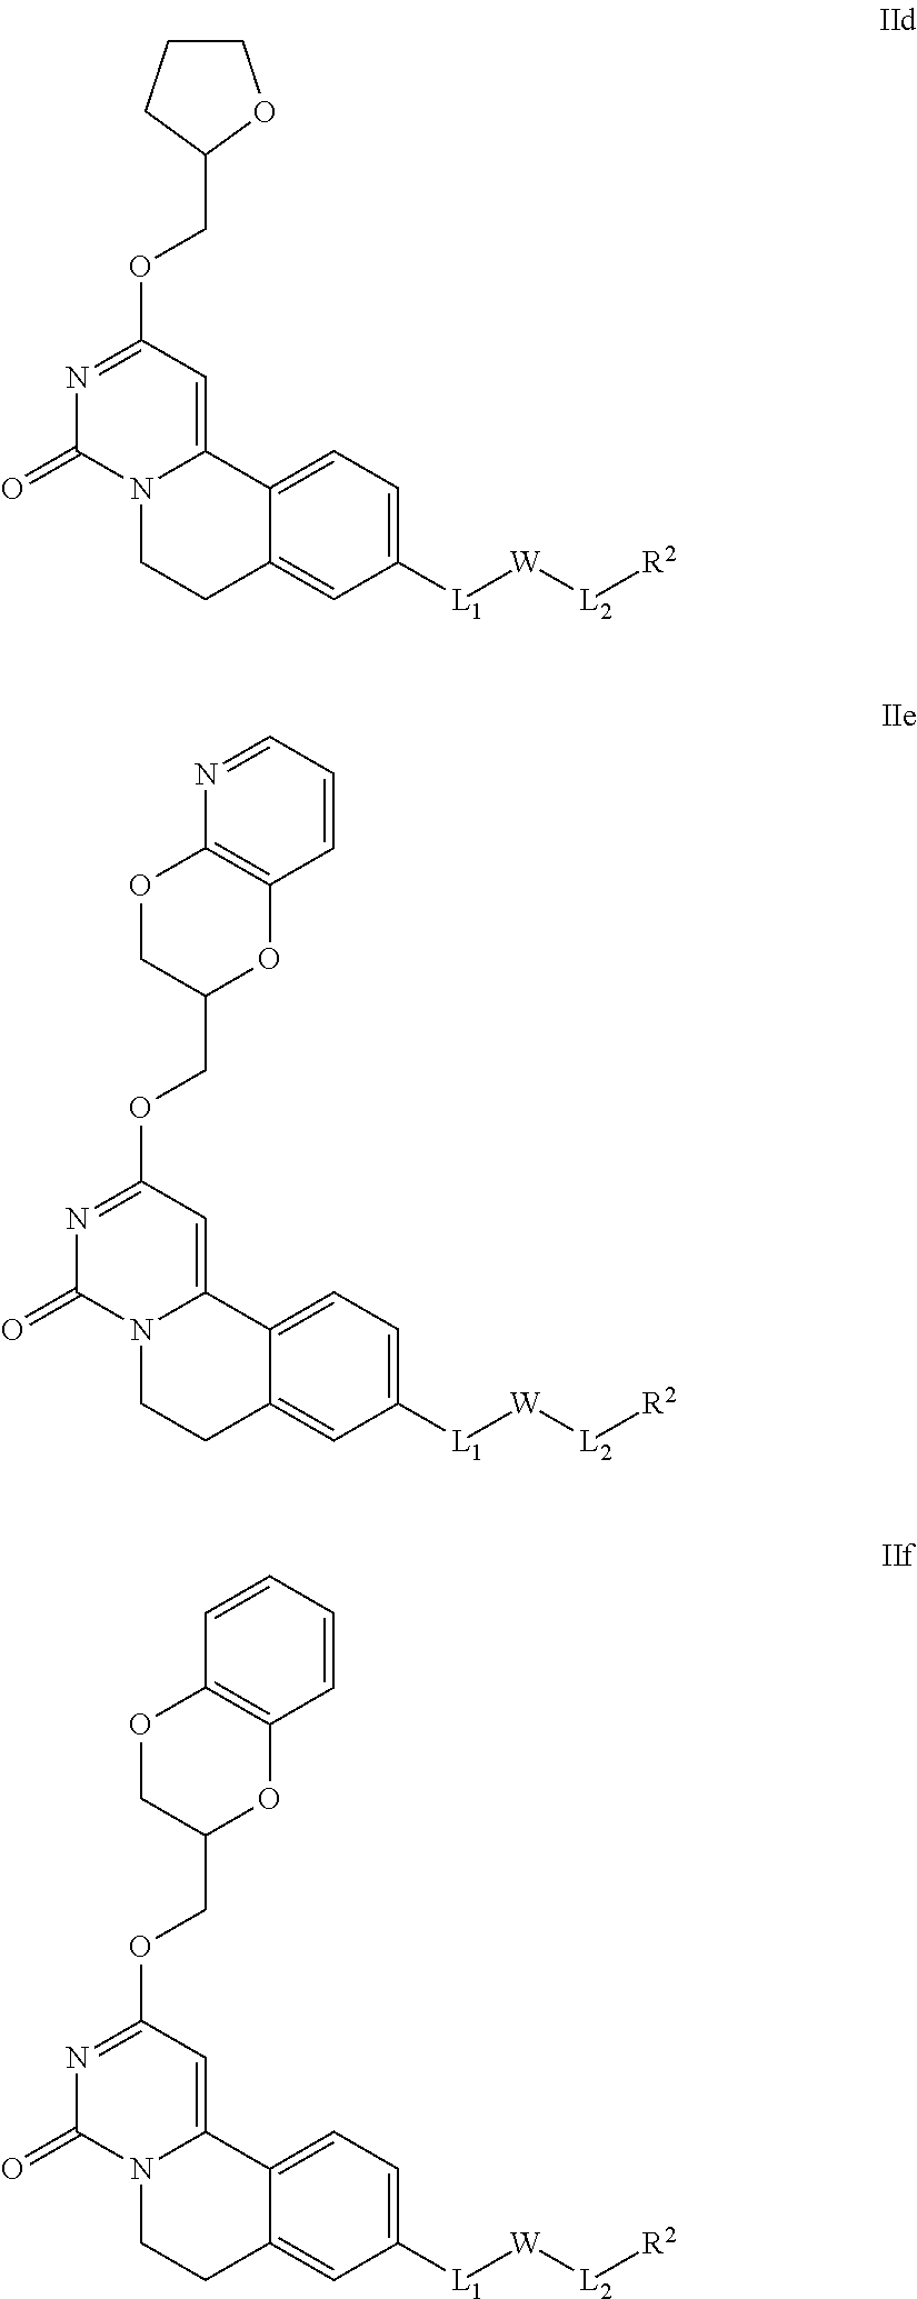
C1([L1][W][L2][R2])=CC=C2C(=C1)CCN1C2=CC(OCC2OCCC2)=NC1=O.C1([L1][W][L2][R2])=CC=C2C(=C1)CCN1C2=CC(OCC2OC3=C(OC2)N=CC=C3)=NC1=O.C1([L1][W][L2][R2])=CC=C2C(=C1)CCN1C2=CC(OCC2OC3=C(OC2)C=CC=C3)=NC1=O
